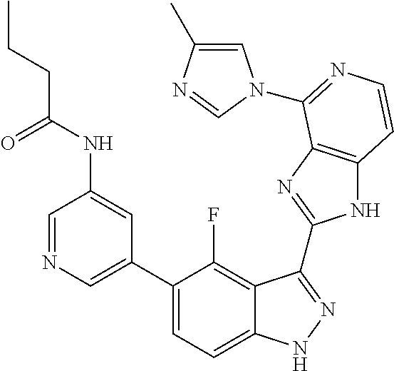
C1=C(C2=CC=C3C(=C2F)C(C2=NC4=C(N2)C=CN=C4N2C=C(C)N=C2)=NN3)C=C(NC(CCC)=O)C=N1
